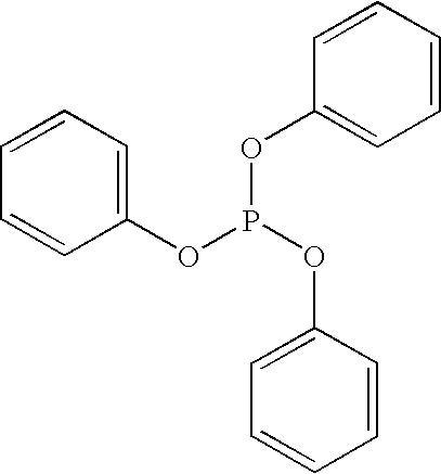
O(P(OC1=CC=CC=C1)OC1=CC=CC=C1)C1=CC=CC=C1
